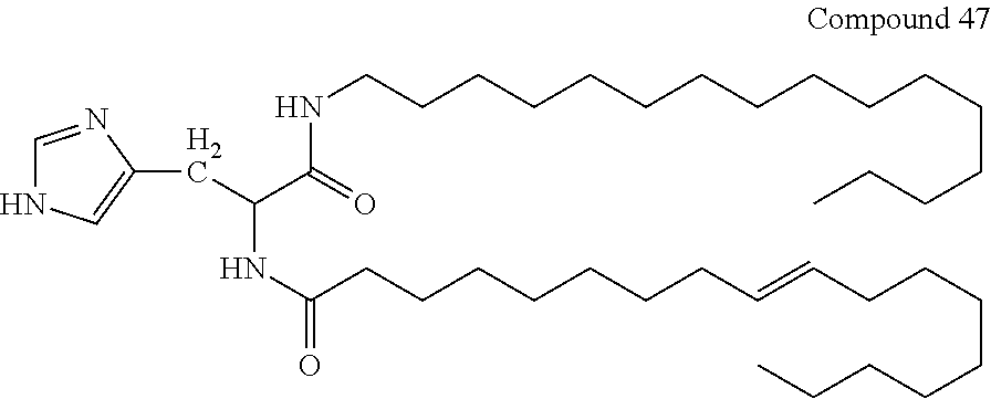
C1=NC(CC(C(=O)NCCCCCCCCCCCCCCCC)NC(CCCCCCCC=CCCCCCCCC)=O)=CN1
